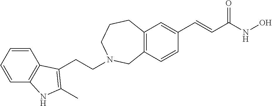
C12=C(C=CC(C=CC(NO)=O)=C1)CN(CCC1=C(C)NC3=C1C=CC=C3)CCC2
